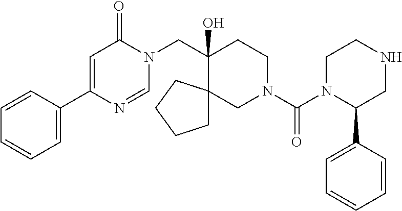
C1(C2=CC=CC=C2)=CC(=O)N(CC2(O)CCN(C(=O)N3C(C4=CC=CC=C4)CNCC3)CC23CCCC3)C=N1
